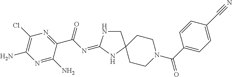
C1NC(=NC(C2=NC(Cl)=C(N)N=C2N)=O)NC12CCN(C(C1=CC=C(C#N)C=C1)=O)CC2
